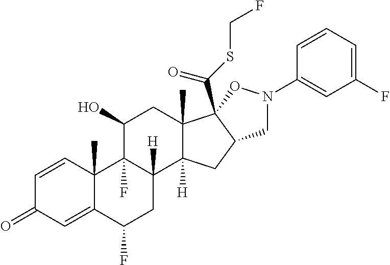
C1=CC2(C)C(=CC1=O)C(F)CC1([H])C2(F)C(O)CC2(C)C1([H])CC1C2(C(SCF)=O)ON(C2=CC(F)=CC=C2)C1
